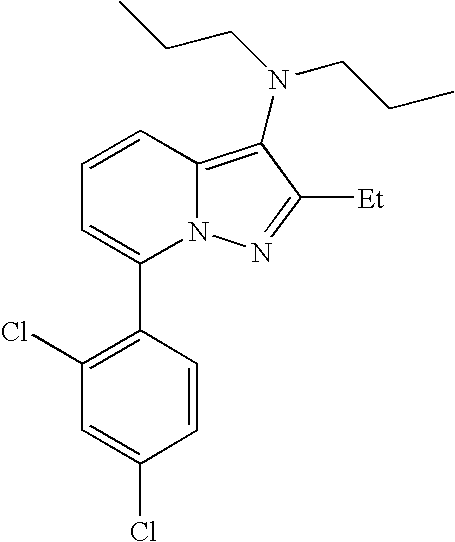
C1=CC2=C(N(CCC)CCC)C([Et])=NN2C(C2=C(Cl)C=C(Cl)C=C2)=C1
